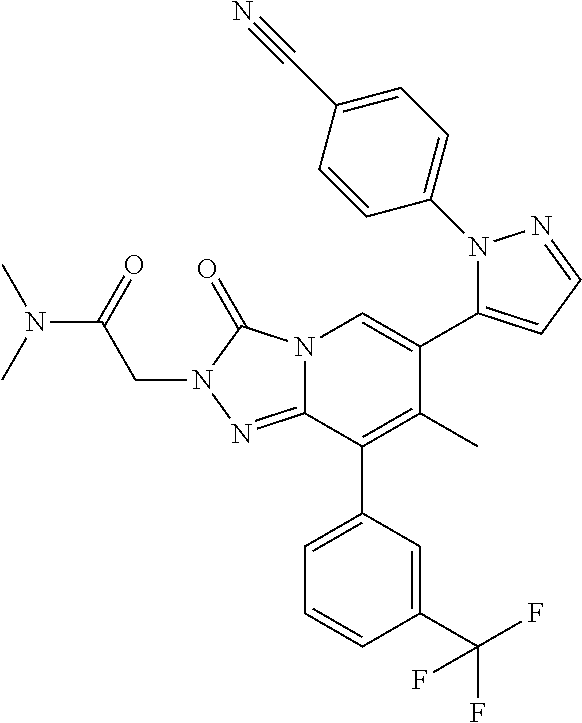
N12C(=NN(CC(N(C)C)=O)C1=O)C(C1=CC=CC(C(F)(F)F)=C1)=C(C)C(C1=CC=NN1C1=CC=C(C#N)C=C1)=C2
